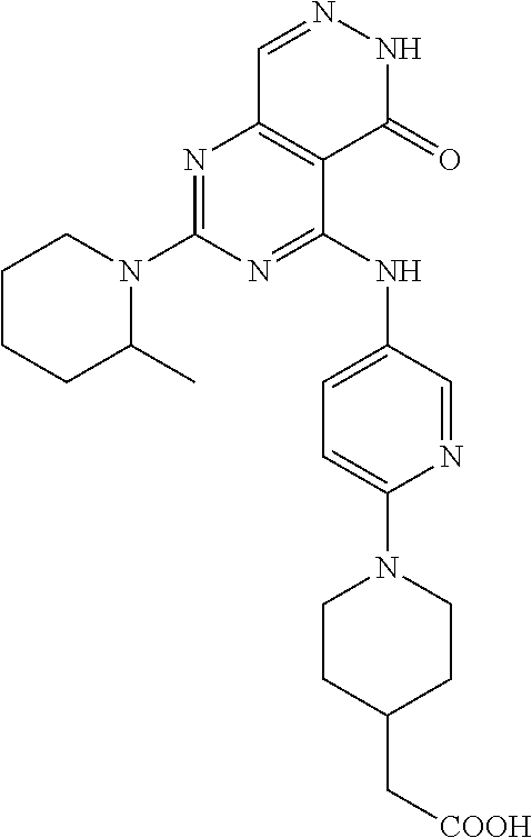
N1=C(N2CCCCC2C)N=C(NC2=CC=C(N3CCC(C[COOH])CC3)N=C2)C2=C1C=NNC2=O
